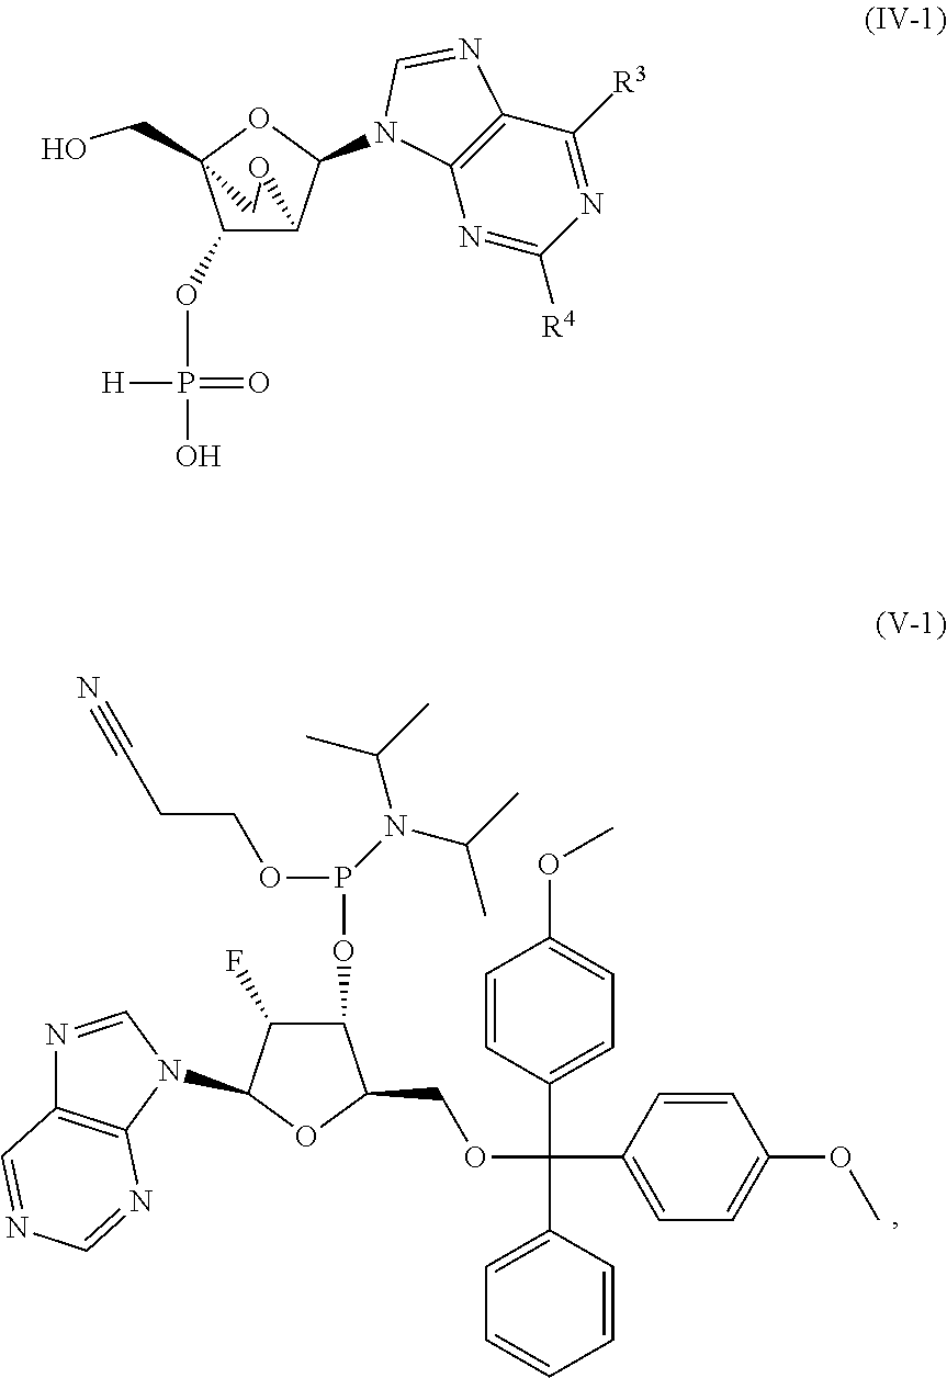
C1(F)C(N2C=NC3=C2N=CN=C3)OC(COC(C2=CC=C(OC)C=C2)(C2=CC=CC=C2)C2=CC=C(OC)C=C2)C1OP(OCCC#N)N(C(C)C)C(C)C.[H]P(=O)(O)OC1C2C(N3C4=C(N=C3)C([R3])=NC([R4])=N4)OC1(CO)CO2
